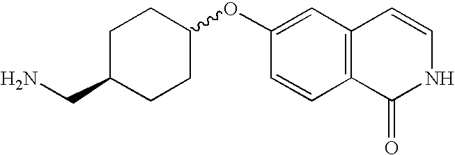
C1(OC2CCC(CN)CC2)=CC2=C(C=C1)C(=O)NC=C2
